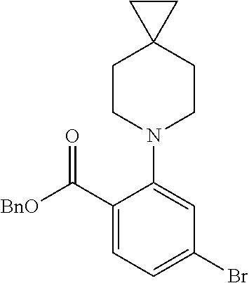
C1CN(C2=CC(Br)=CC=C2C([BnO])=O)CCC12CC2
